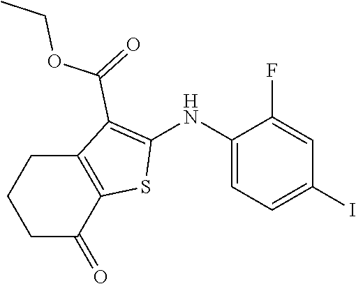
C1(NC2=C(C(OCC)=O)C3=C(S2)C(=O)CCC3)=CC=C(I)C=C1F
